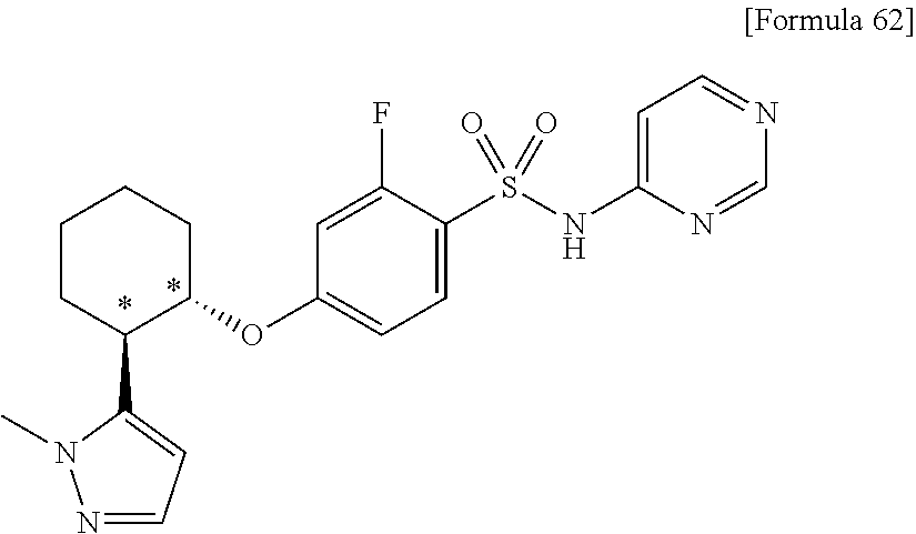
C1(OC2=CC=C(S(NC3=CC=NC=N3)(=O)=O)C(F)=C2)CCCCC1C1=CC=NN1C
